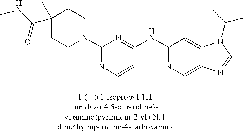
C1=CC(NC2=NC=C3C(=C2)N(C(C)C)C=N3)=NC(N2CCC(C(NC)=O)(C)CC2)=N1
